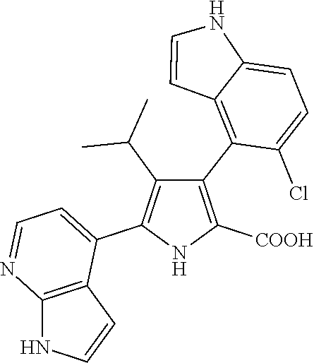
C1(C2=C3C(=CC=C2Cl)NC=C3)=C([COOH])NC(C2=CC=NC3=C2C=CN3)=C1C(C)C
